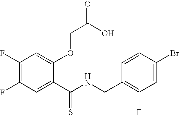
C1(F)=C(F)C=C(C(NCC2=C(F)C=C(Br)C=C2)=S)C(OCC(=O)O)=C1
